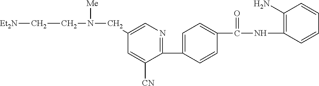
C1(C2=CC=C(C(NC3=C(N)C=CC=C3)=O)C=C2)=NC=C(CN(CC[Et2N])[Me])C=C1[CN]
